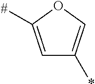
C1=C([#])OC=C1*
